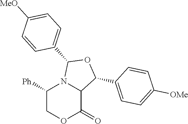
C1([Ph])COC(=O)C2N1C(C1=CC=C([MeO])C=C1)OC2C1=CC=C([OMe])C=C1
